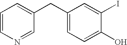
C1(CC2=CC=CN=C2)=CC=C(O)C(I)=C1
